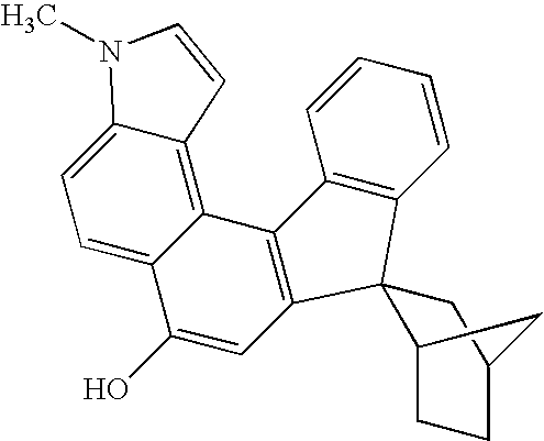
C1=CC=CC2=C1C1(C3=C2C2=C4C(=CC=C2C(O)=C3)N(C)C=C4)C2CCC(C1)C2
